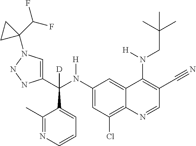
C1(N(C(C2=CN(C3(C(F)F)CC3)NN2)(C2=CC=CN=C2C)[D])[H])=CC(Cl)=C2C(=C1)C(N(CC(C)(C)C)[H])=C(C#N)C=N2
